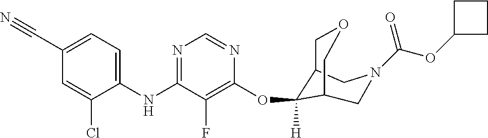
C1(NC2=NC=NC(OC3([H])C4COCC3CN(C(OC3CCC3)=O)C4)=C2F)=CC=C(C#N)C=C1Cl
